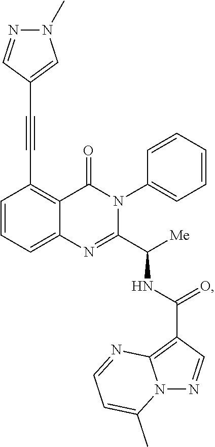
C1(C#CC2=CN(C)N=C2)=C2C(=CC=C1)N=C(C([Me])NC(C1=C3N(N=C1)C(C)=CC=N3)=O)N(C1=CC=CC=C1)C2=O
